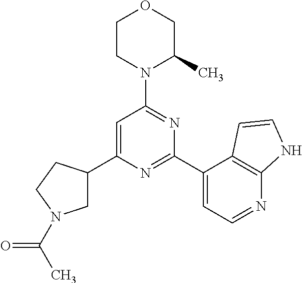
C1=C(C2CN(C(C)=O)CC2)N=C(C2=CC=NC3=C2C=CN3)N=C1N1C(C)COCC1
